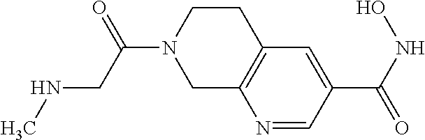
N1=CC(C(NO)=O)=CC2=C1CN(C(CNC)=O)CC2
